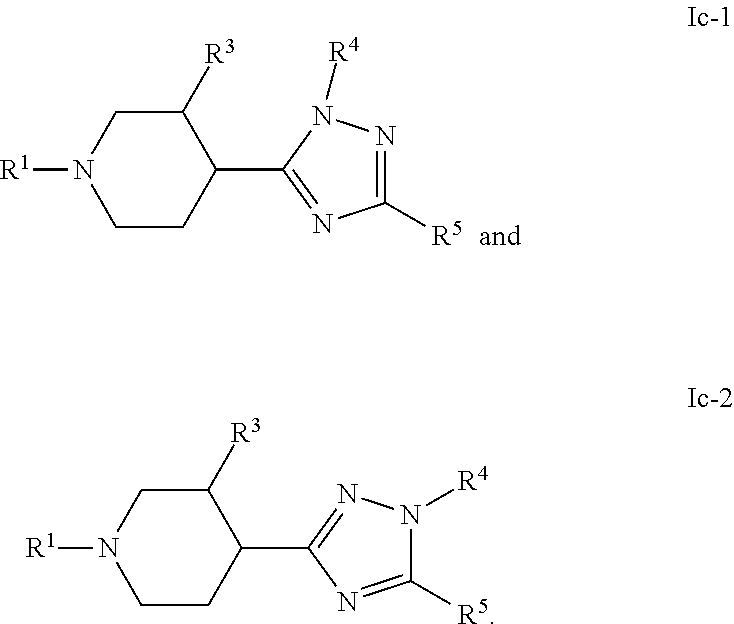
C1CC(C2=NC([R5])=NN2[R4])C([R3])CN1[R1].C1CC(C2=NN([R4])C([R5])=N2)C([R3])CN1[R1]
